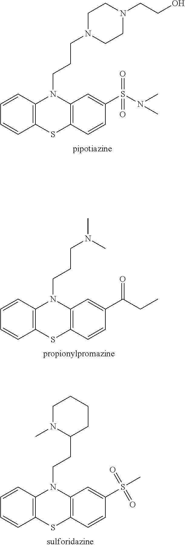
C12=C(C=CC=C1)N(CCCN1CCN(CCO)CC1)C1=C(S2)C=CC(S(N(C)C)(=O)=O)=C1.C12=C(C=CC=C1)N(CCCN(C)C)C1=C(S2)C=CC(C(CC)=O)=C1.C12=C(C=CC=C1)N(CCC1CCCCN1C)C1=C(S2)C=CC(S(=O)(=O)C)=C1
